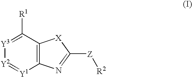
C12=C(C([R1])=[Y3][Y2]=[Y1]1)[X]C([Z][R2])=N2
